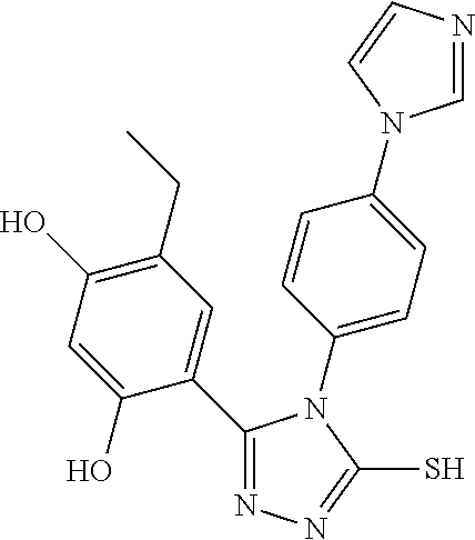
N1=C(C2=CC(CC)=C(O)C=C2O)N(C2=CC=C(N3C=NC=C3)C=C2)C(S)=N1
